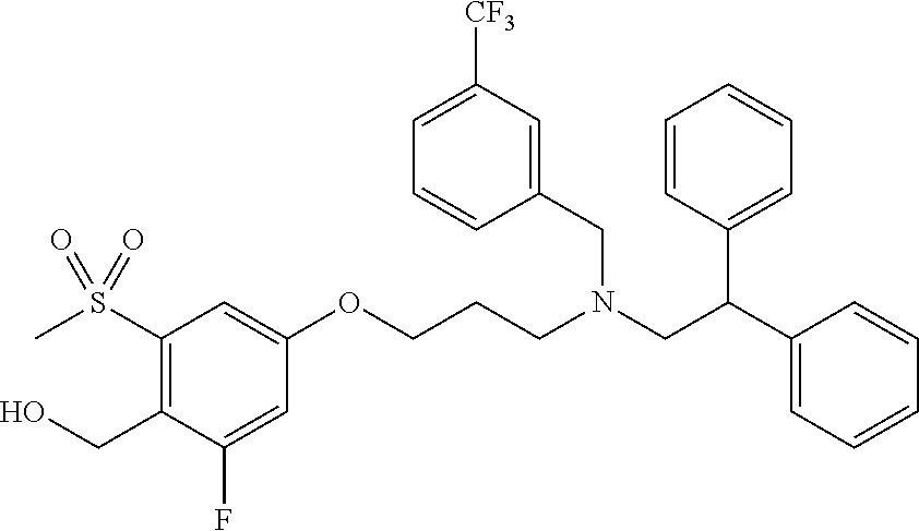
O(CCCN(CC(C1=CC=CC=C1)C1=CC=CC=C1)CC1=CC([CF3])=CC=C1)C1=CC(S(C)(=O)=O)=C(CO)C(F)=C1
